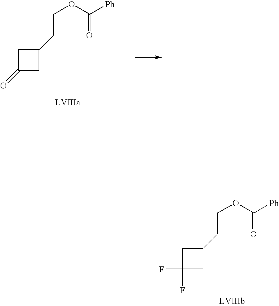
C1C(=O)CC1CCOC([Ph])=O.C1C(F)(F)CC1CCOC([Ph])=O
